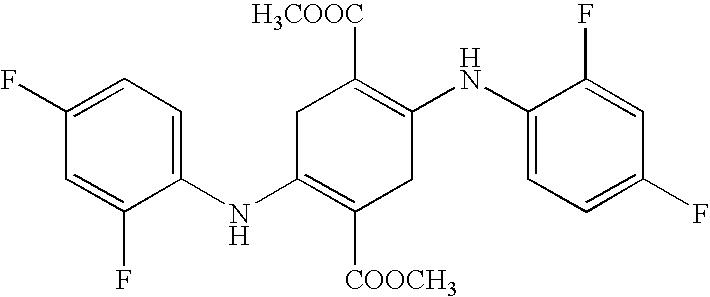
C1=C(F)C(NC2=C([COOCH3])CC(NC3=CC=C(F)C=C3F)=C([H3COOC])C2)=CC=C1F
